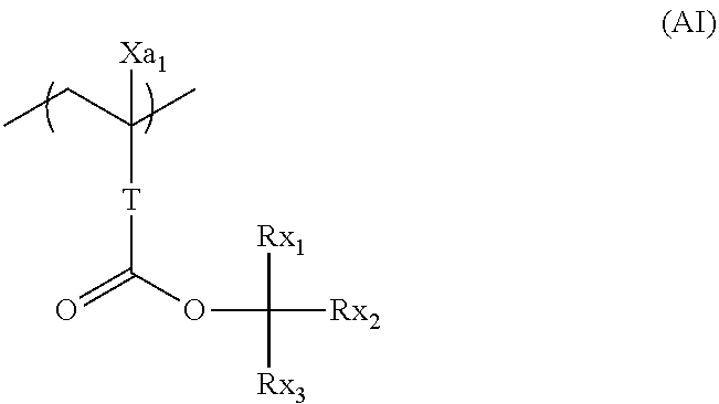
[T](C(OC([Rx1])([Rx3])[Rx2])=O)C(CC)(C)[Xa1]
